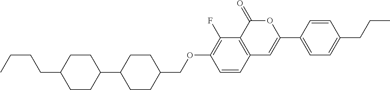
C12=C(C(=O)OC(C3=CC=C(CCC)C=C3)=C1)C(F)=C(OCC1CCC(C3CCC(CCCC)CC3)CC1)C=C2
